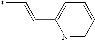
CC=CC1=CC=CC=N1
